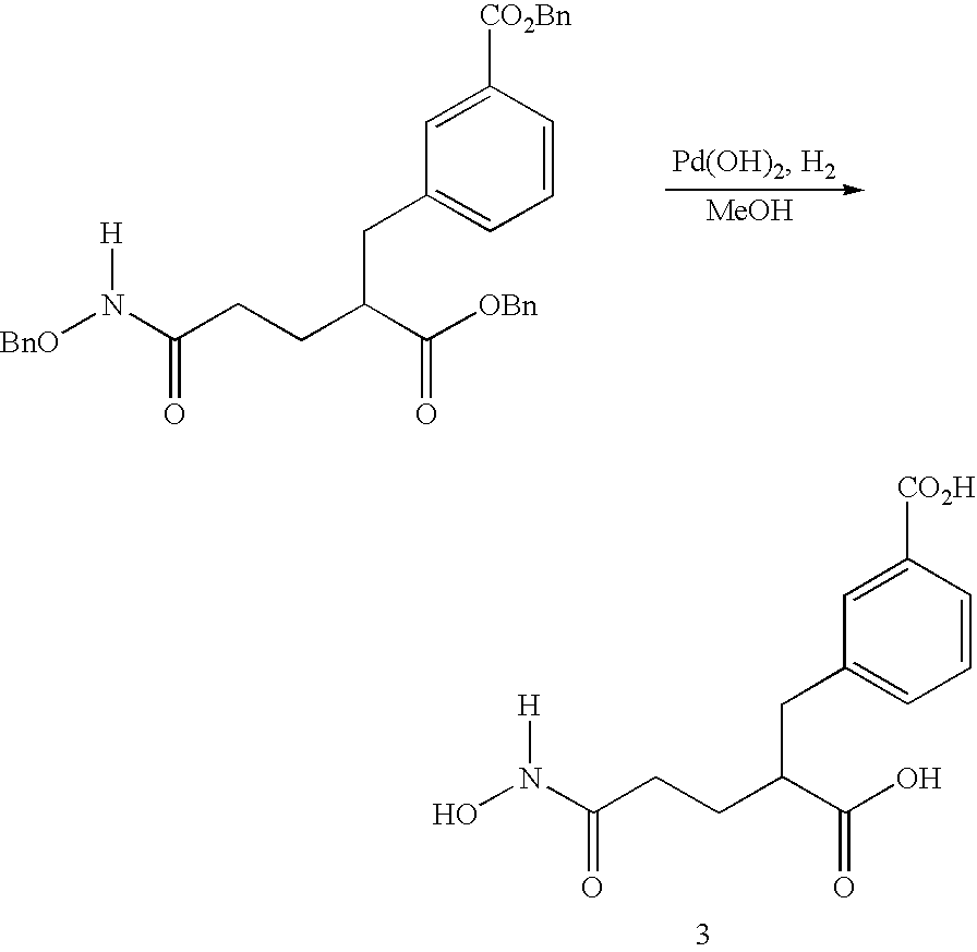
ON(C(CCC(C(O)=O)CC1=CC=CC([CO2H])=C1)=O)[H].[MeOH].[BnO]N(C(CCC(C([OBn])=O)CC1=CC=CC([CO2Bn])=C1)=O)[H]
